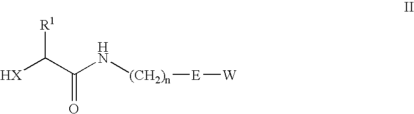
[HX]C(C(N[(CH2)n][E][W])=O)[R1]
